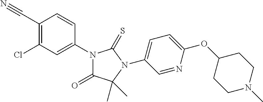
C1(C#N)=C(Cl)C=C(N2C(=O)C(C)(C)N(C3=CC=C(OC4CCN(C)CC4)N=C3)C2=S)C=C1
